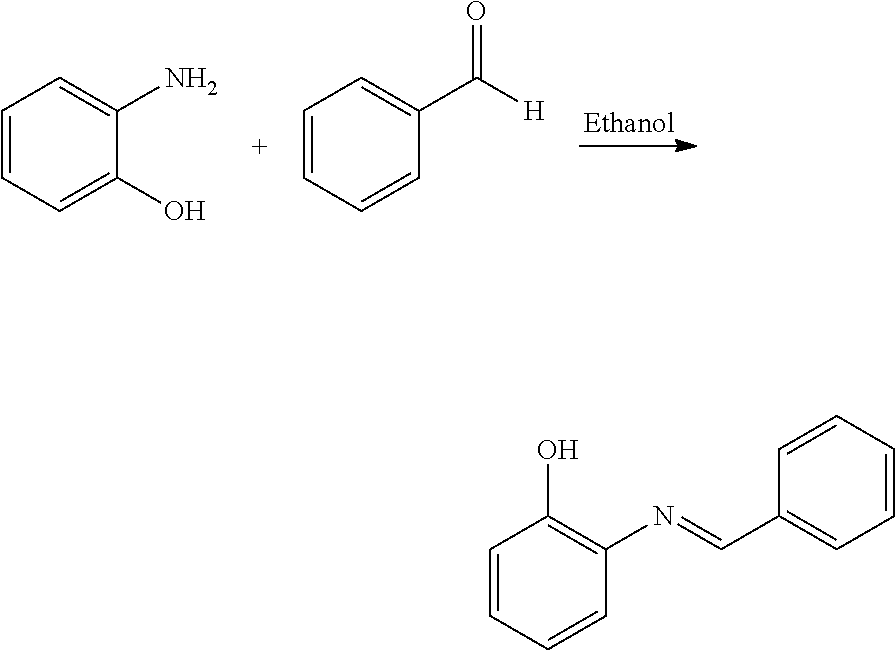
C1=CC=C(O)C(N)=C1.C1=CC=CC(C([H])=O)=C1.C1=CC=CC(N=CC2=CC=CC=C2)=C1O
